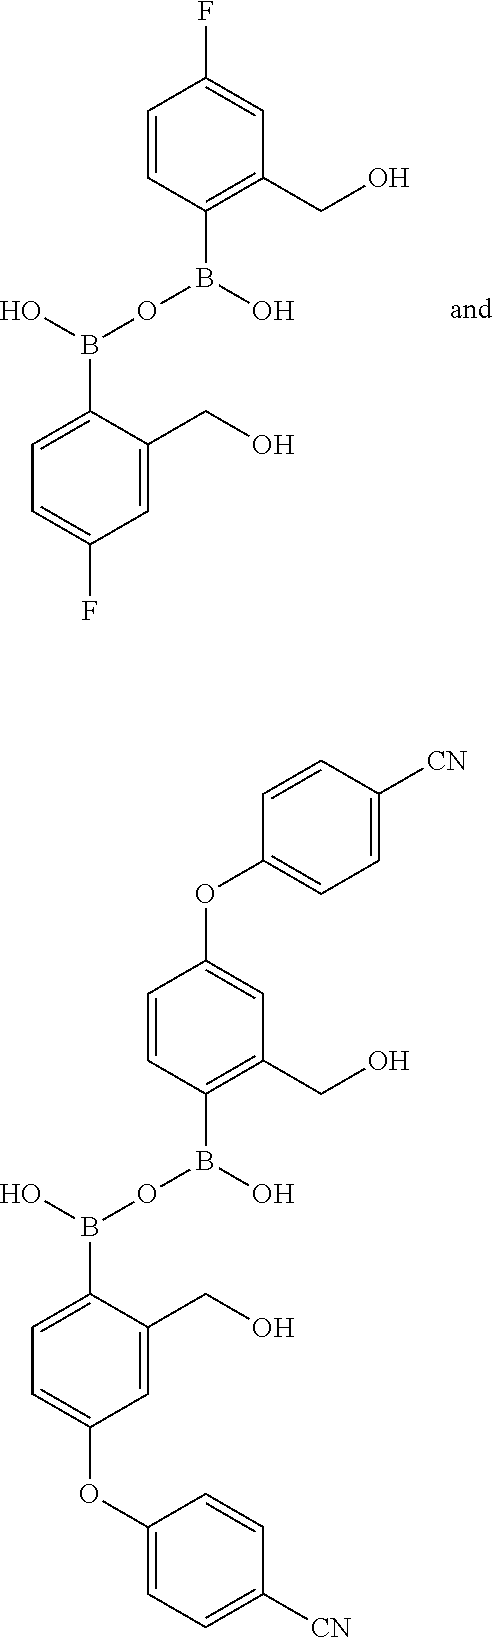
C1=C(F)C=C(CO)C(B(O)OB(C2=C(CO)C=C(F)C=C2)O)=C1.C1=C(OC2=CC=C([CN])C=C2)C=C(CO)C(B(O)OB(C2=C(CO)C=C(OC3=CC=C([CN])C=C3)C=C2)O)=C1
